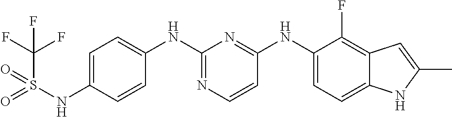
C1=C(NS(C(F)(F)F)(=O)=O)C=CC(NC2=NC=CC(NC3=CC=C4C(=C3F)C=C(C)N4)=N2)=C1
